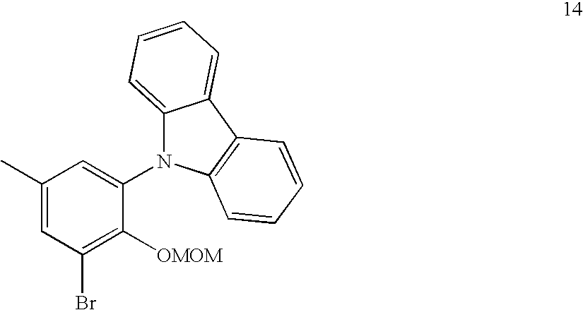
C1(C)=CC(Br)=C([OMOM])C(N2C3=CC=CC=C3C3=C2C=CC=C3)=C1
